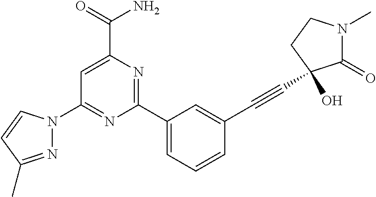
C1(N2N=C(C)C=C2)=NC(C2=CC=CC(C#CC3(O)C(=O)N(C)CC3)=C2)=NC(C(N)=O)=C1
